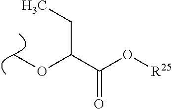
COC(C(O[R25])=O)CC
